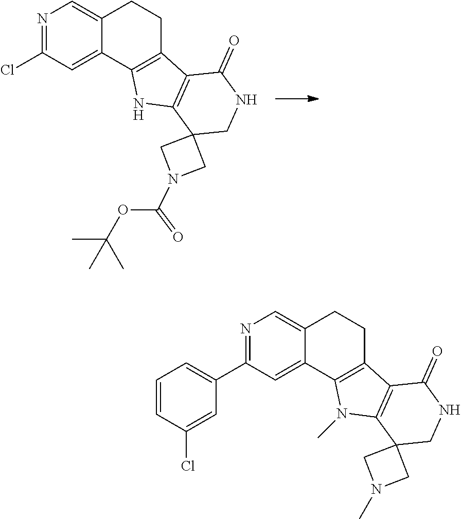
N1=C(Cl)C=C2C(=C1)CCC1=C2NC2=C1C(=O)NCC21CN(C(OC(C)(C)C)=O)C1.N1=C(C2=CC=CC(Cl)=C2)C=C2C(=C1)CCC1=C2N(C)C2=C1C(=O)NCC21CN(C)C1
